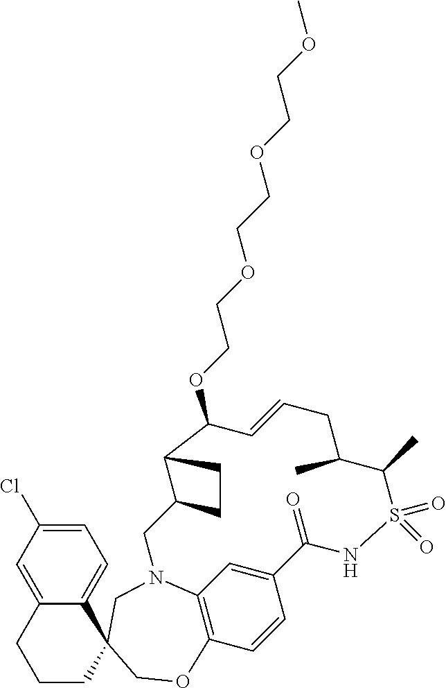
C12=CC(Cl)=CC=C1C1(CCC2)CN2C3=C(C=CC(=C3)C(=O)NS(=O)(=O)C(C)C(C)CC=CC(OCCOCCOCCOC)C3C(C2)CC3)OC1
